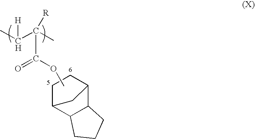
O(C(C([R])(C)C(C)[H])=O)C.C1CC2C3C(C1C2)CCC3
